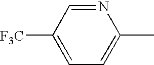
C1=C([F3C])C=NC(C)=C1
